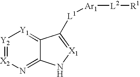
N1=C2C(=[Y1][Y2]=[X2]1)C([L1][Ar1][L2][R1])=[X1]N2
